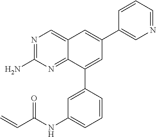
N1=C(N)N=C2C(=C1)C=C(C1=CN=CC=C1)C=C2C1=CC(NC(C=C)=O)=CC=C1
